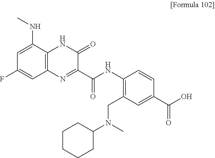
C12=C(C(NC)=CC(F)=C1)NC(=O)C(C(=O)NC1=C(CN(C3CCCCC3)C)C=C(C(O)=O)C=C1)=N2
